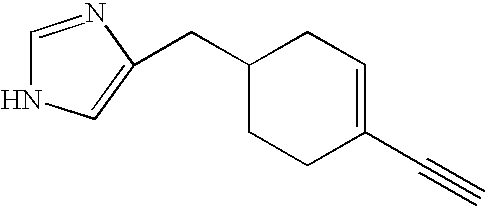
C1(CC2=CNC=N2)CCC(C#C)=CC1
